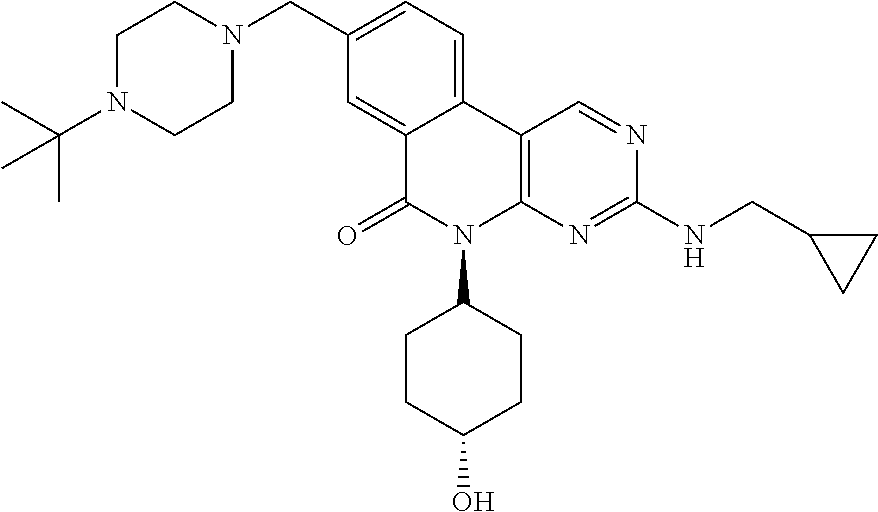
C1(CN2CCN(C(C)(C)C)CC2)=CC=C2C(=C1)C(=O)N(C1CCC(O)CC1)C1=C2C=NC(NCC2CC2)=N1
